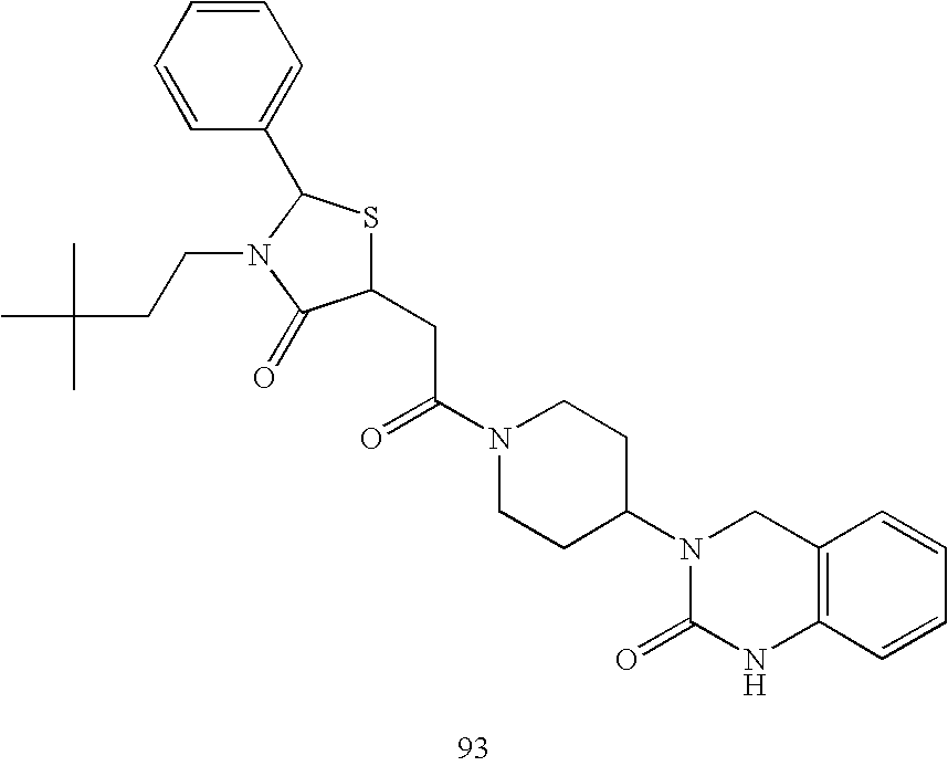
C1(CC(=O)N2CCC(N3C(=O)NC4=C(C3)C=CC=C4)CC2)SC(C2=CC=CC=C2)N(CCC(C)(C)C)C1=O
